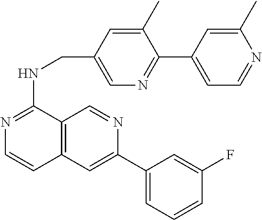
C12=C(C=C(C3=CC=CC(F)=C3)N=C1)C=CN=C2NCC1=CN=C(C2=CC=NC(C)=C2)C(C)=C1
